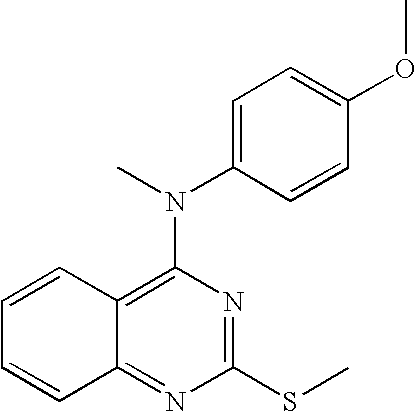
C12=NC(SC)=NC(N(C3=CC=C(OC)C=C3)C)=C1C=CC=C2
